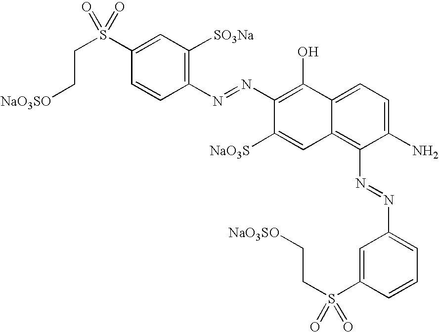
C1(S(CC[NaO3SO])(=O)=O)=CC([SO3Na])=C(N=NC2=C(O)C3=CC=C(N)C(N=NC4=CC=CC(S(CC[NaO3SO])(=O)=O)=C4)=C3C=C2[NaO3S])C=C1
